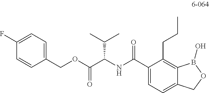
C1(COC(C(NC(C2=CC=C3C(=C2CCC)B(O)OC3)=O)C(C)C)=O)=CC=C(F)C=C1
